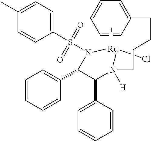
C1=CC=CC(C2C(C3=CC=CC=C3)N([H])(CCCCC3=CC=CC=C3)[Ru](C)(Cl)N2S(C2=CC=C(C)C=C2)(=O)=O)=C1
